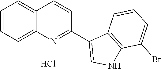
C1=CC2=CC=CC=C2N=C1C1=CNC2=C1C=CC=C2Br.Cl
